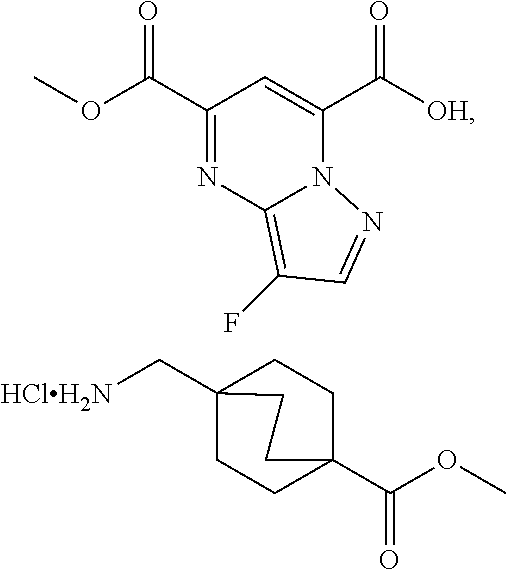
C1(C(OC)=O)=NC2=C(F)C=NN2C(C([OH])=O)=C1.C1CC2(C[HClH2N])CCC1(C(OC)=O)CC2
